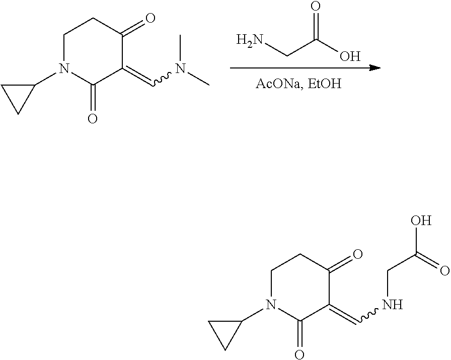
NCC(O)=O.N1(C2CC2)CCC(=O)C(=CN(C)C)C1=O.N1(C2CC2)CCC(=O)C(=CNCC(O)=O)C1=O
